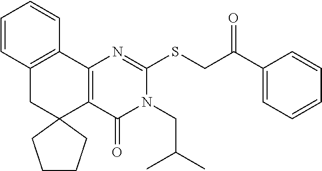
C12=C(C3=C(CC14CCCC4)C=CC=C3)N=C(SCC(C1=CC=CC=C1)=O)N(CC(C)C)C2=O
